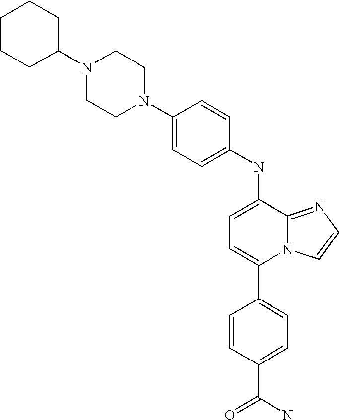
C1(NC2=CC=C(C3=CC=C(C(N)=O)C=C3)N3C2=NC=C3)=CC=C(N2CCN(C3CCCCC3)CC2)C=C1
